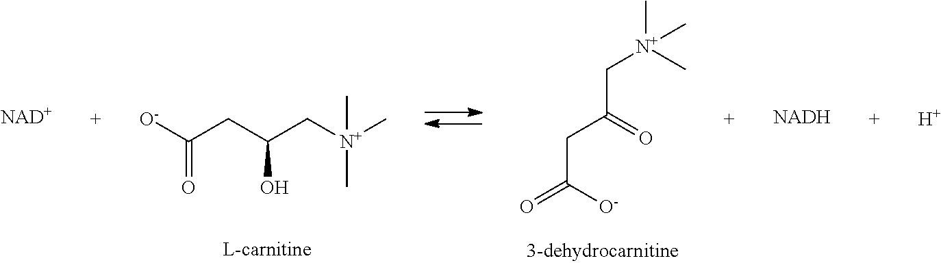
O=C([O-])CC(=O)C[N+](C)(C)C.[O-]C(CC(C[N+](C)(C)C)O)=O.[NAD+].[NADH].[H]
